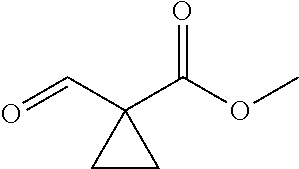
C(C1(C(=O)OC)CC1)=O
